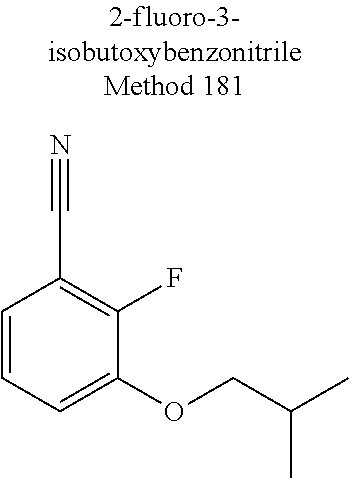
C1=CC=C(OCC(C)C)C(F)=C1C#N
